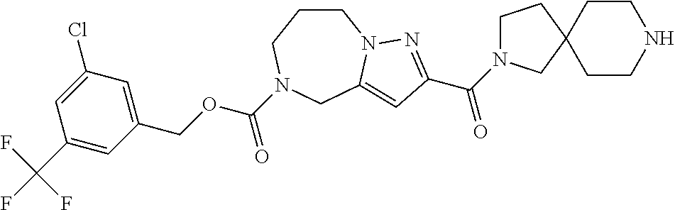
C1CCN(C(OCC2=CC(Cl)=CC(C(F)(F)F)=C2)=O)CC2=CC(C(=O)N3CCC4(C3)CCNCC4)=NN12
